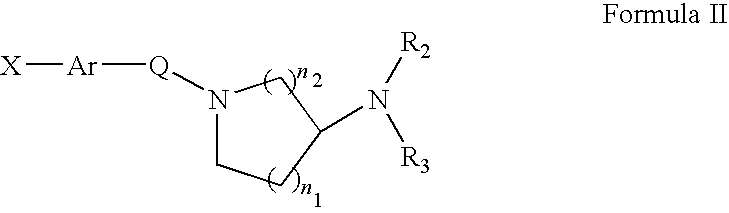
[Q](N1CCC(N([R3])[R2])C1)[Ar][X]
